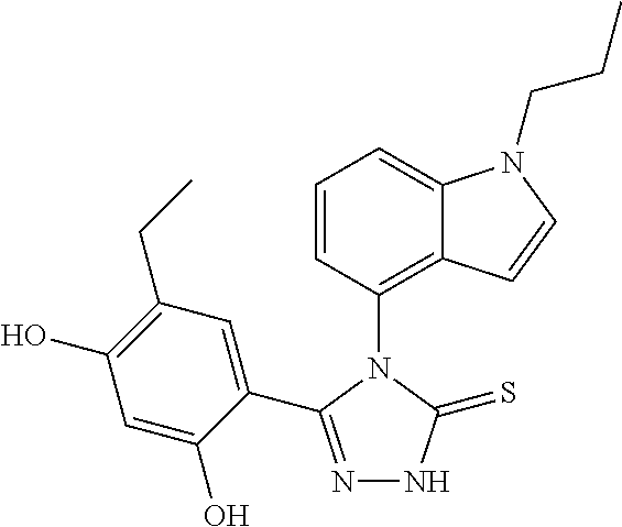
C1=CC(N2C(C3=CC(CC)=C(O)C=C3O)=NNC2=S)=C2C(=C1)N(CCC)C=C2
